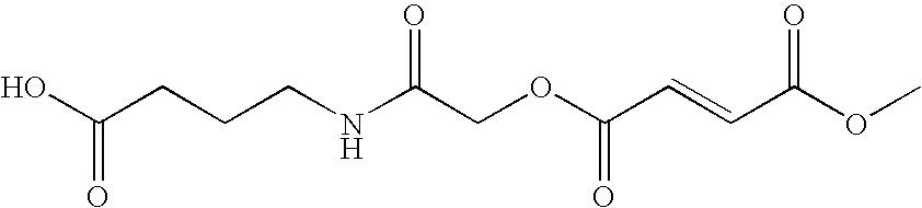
C(CCNC(COC(=O)C=CC(=O)OC)=O)C(=O)O
